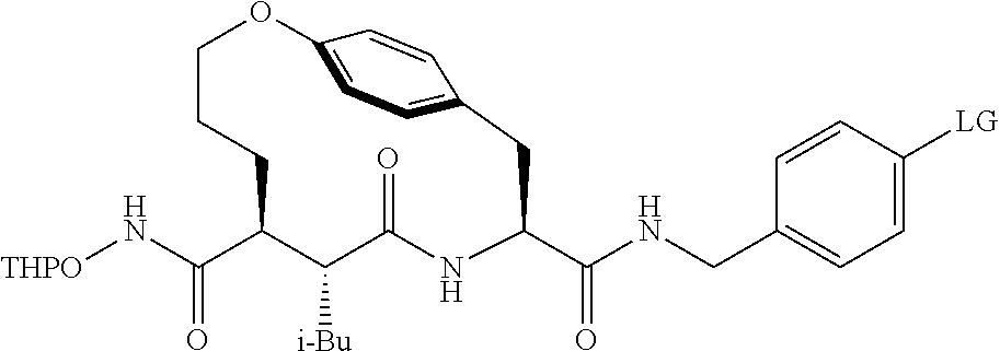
[THPO]NC(C1CCCOC2=CC=C(C=C2)CC(C(=O)NCC2=CC=C([LG])C=C2)NC(=O)C1[i-Bu])=O
